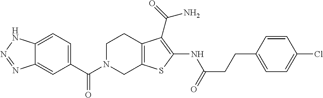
C1(C(N2CC3=C(CC2)C(C(N)=O)=C(NC(=O)CCC2=CC=C(Cl)C=C2)S3)=O)=CC=C2C(=C1)N=NN2
